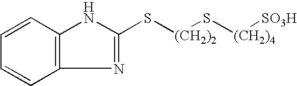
C12=C(C=CC=C1)NC(S[(CH2)2]S[(CH2)4][SO3H])=N2
